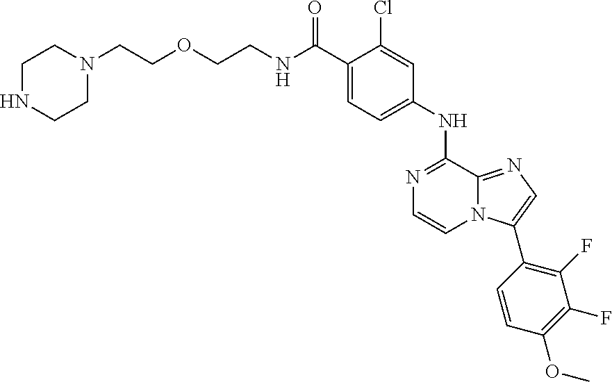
C1(C(NCCOCCN2CCNCC2)=O)=CC=C(NC2=NC=CN3C2=NC=C3C2=C(F)C(F)=C(OC)C=C2)C=C1Cl
